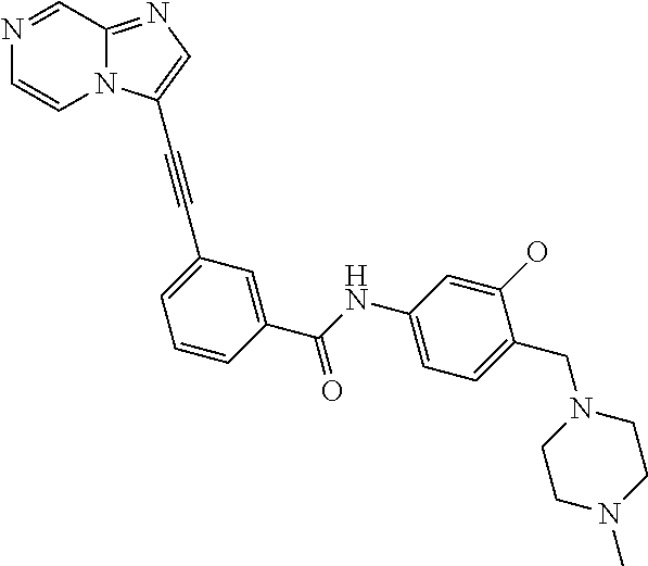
N1=CC2=NC=C(C#CC3=CC=CC(C(NC4=CC=C(CN5CCN(C)CC5)C(O)=C4)=O)=C3)N2C=C1
